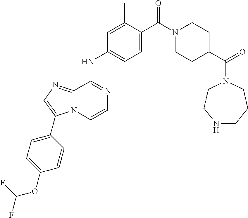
C1(C)=CC(NC2=NC=CN3C2=NC=C3C2=CC=C(OC(F)F)C=C2)=CC=C1C(N1CCC(C(=O)N2CCNCCC2)CC1)=O
